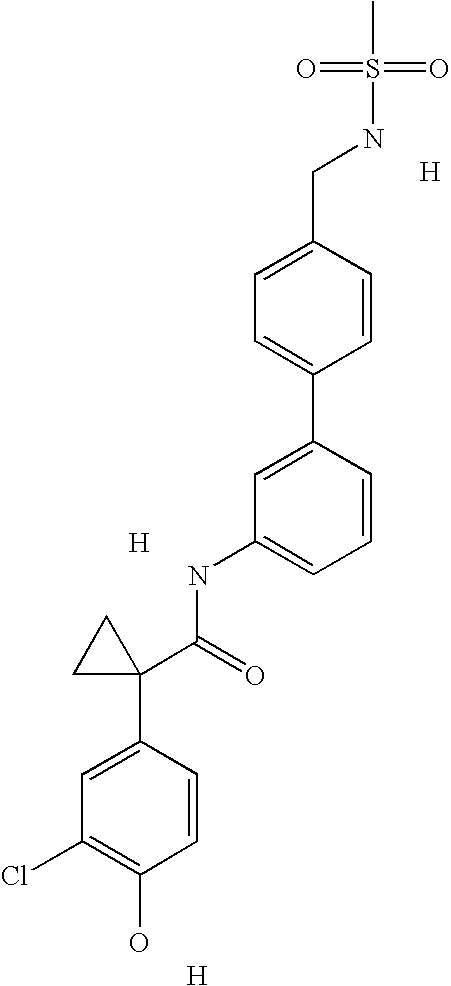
[H].C1=C(C2=CC=C(CNS(=O)(=O)C)C=C2)C=CC=C1NC(C1(C2=CC(Cl)=C(O)C=C2)CC1)=O.[H].[H]
